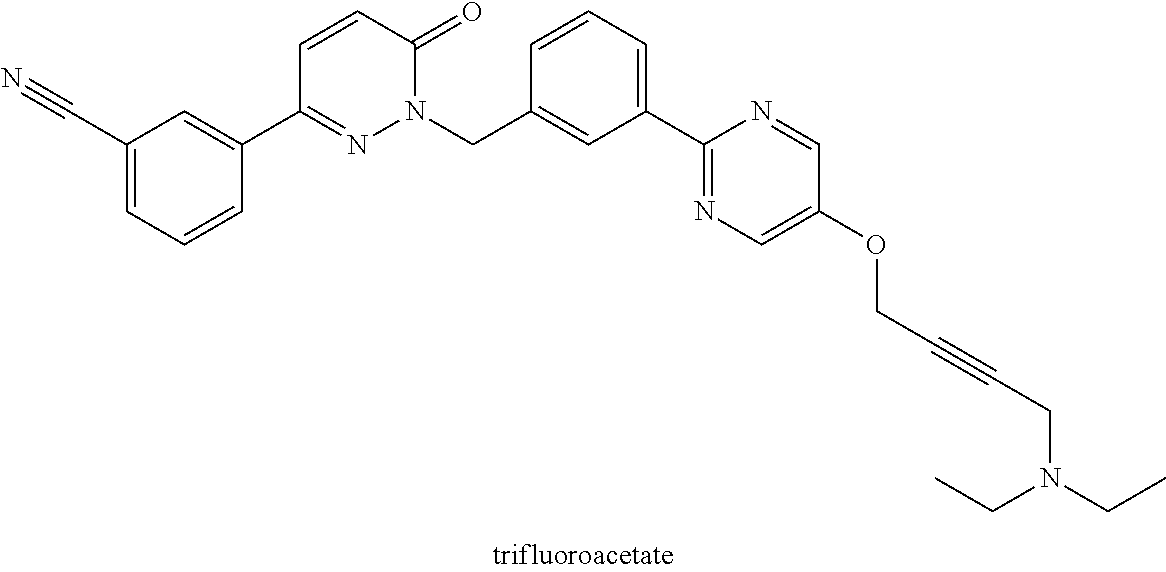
C1=CC(CN2N=C(C3=CC(C#N)=CC=C3)C=CC2=O)=CC(C2=NC=C(OCC#CCN(CC)CC)C=N2)=C1
